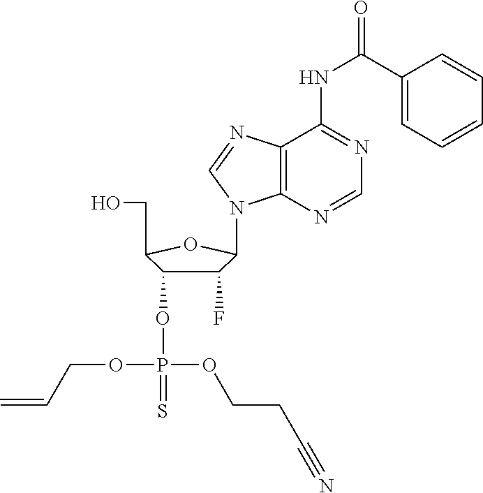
OCC1C(OP(OCC=C)(OCCC#N)=S)C(F)C(N2C3=C(N=C2)C(NC(C2=CC=CC=C2)=O)=NC=N3)O1
